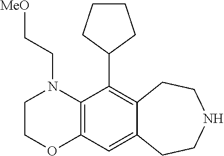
N1(CC[MeO])C2=C(OCC1)C=C1C(=C2C2CCCC2)CCNCC1
